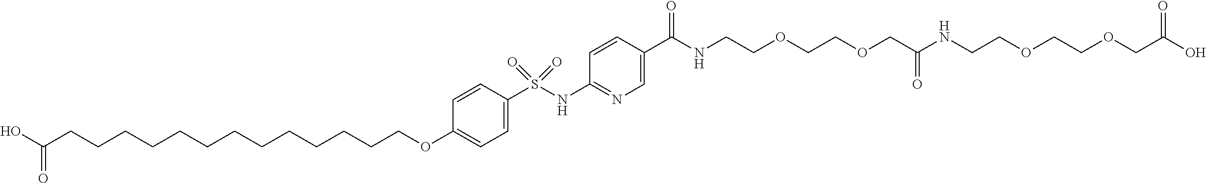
C1=C(OCCCCCCCCCCCCCC(O)=O)C=CC(S(NC2=NC=C(C(=O)NCCOCCOCC(NCCOCCOCC(O)=O)=O)C=C2)(=O)=O)=C1
